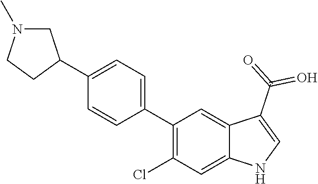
C1(C2CN(C)CC2)=CC=C(C2=C(Cl)C=C3C(=C2)C(C(=O)=O)=CN3)C=C1
